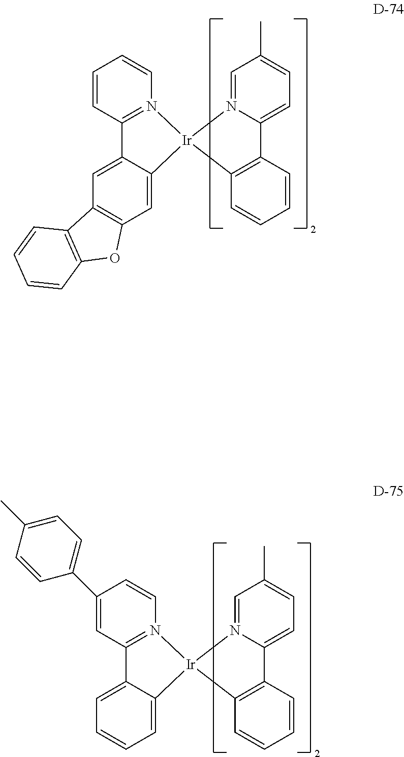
C1=C2C(=CC=C1)[Ir]1(N3=C2C=C(C2=CC=C(C)C=C2)C=C3)C2=C(C=CC=C2)C2=CC=C(C)C=N21.C1=C2C(=CC3=C1C1=C(O3)C=CC=C1)[Ir]1(N3=C2C=CC=C3)C2=C(C=CC=C2)C2=CC=C(C)C=N21
